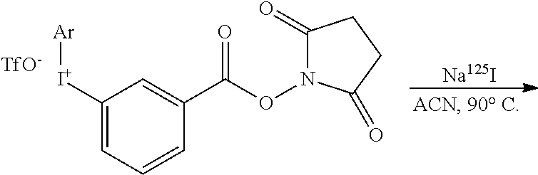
C1([I+][Ar])=CC=CC(C(ON2C(=O)CCC2=O)=O)=C1.[TfO-].[Na125I]
